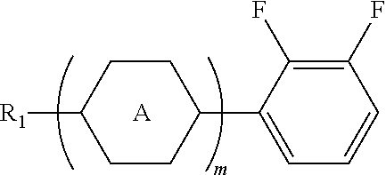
C1CC(C2=CC=CC(F)=C2F)CCC1[R1].[A]
